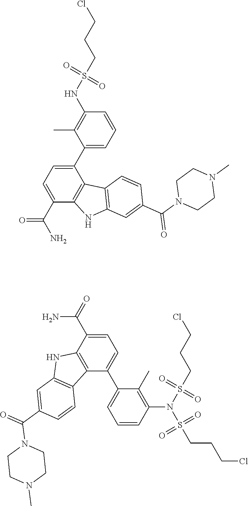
C1=CC=C(C2=CC=C(C(N)=O)C3=C2C2=C(N3)C=C(C(N3CCN(C)CC3)=O)C=C2)C(C)=C1NS(=O)(=O)CCCCl.C1(C(=O)N)=CC=C(C2=CC=CC(N(S(CCCCl)(=O)=O)S(=O)(=O)CCCCl)=C2C)C2=C1NC1=C2C=CC(C(=O)N2CCN(C)CC2)=C1
